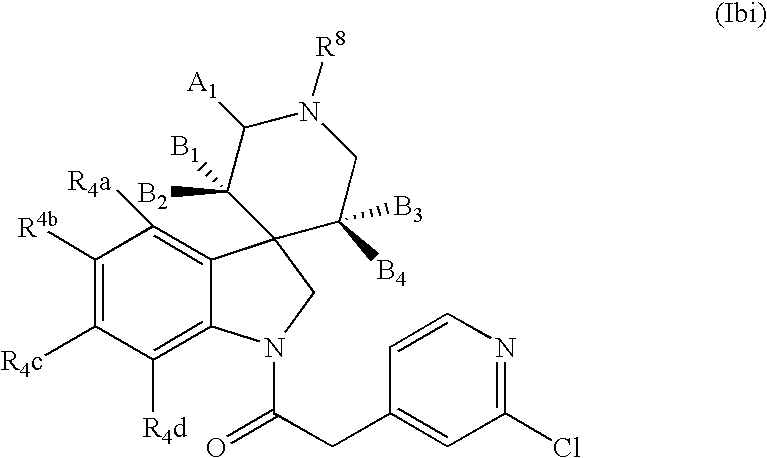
C1([R4b])=C([R4c])C([R4d])=C2C(=C1[R4a])C1(CN2C(=O)CC2=CC(Cl)=NC=C2)C([B4])([B3])CN([R8])C([A1])C1([B1])[B2]
